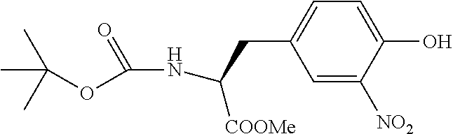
C1=C([NO2])C(O)=CC=C1CC(NC(=O)OC(C)(C)C)[COOMe]
